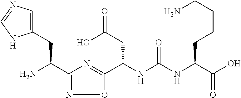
C1(C(N)CC2=CN=CN2)=NOC(C(NC(NC(C(O)=O)CCCCN)=O)CC(=O)O)=N1
